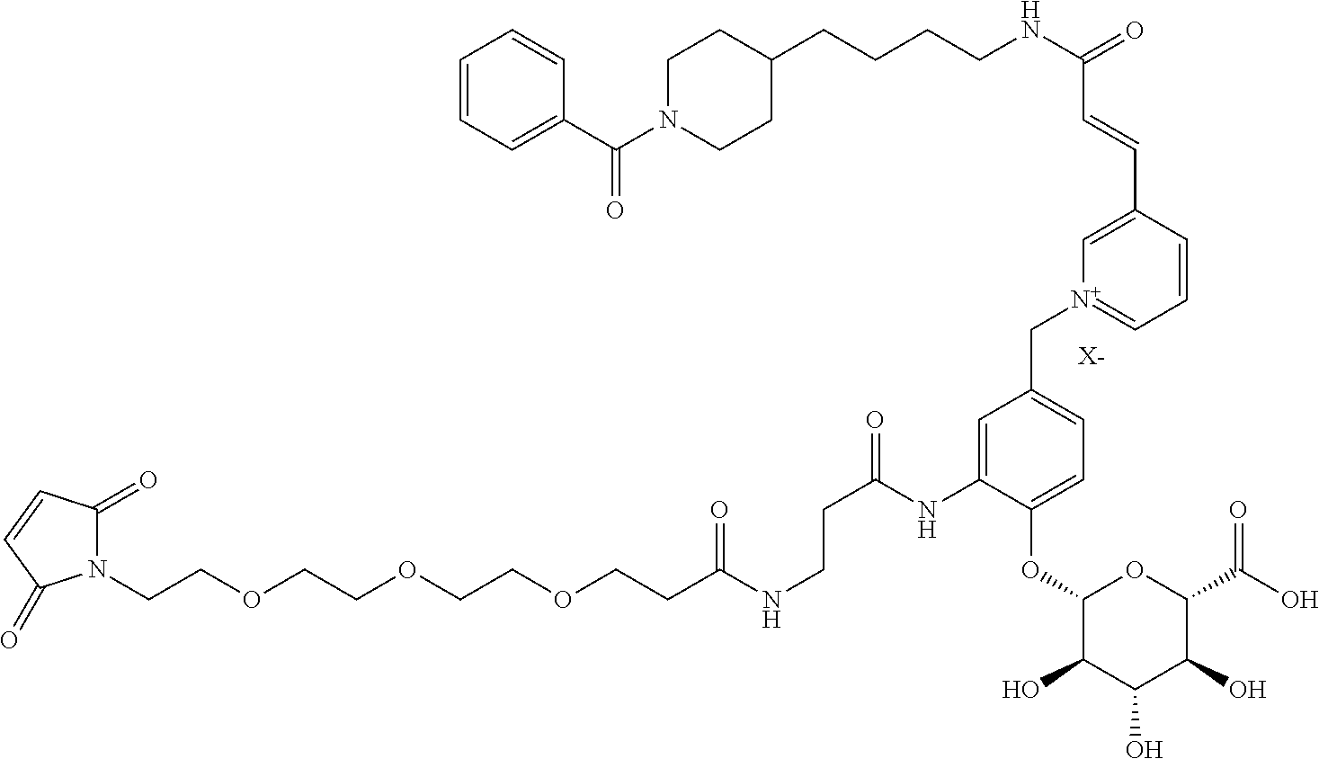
N1(CCOCCOCCOCCC(NCCC(=O)NC2=CC(C[N+]3=CC=CC(C=CC([HN]CCCCC4CCN(C(C5=CC=CC=C5)=O)CC4)=O)=C3)=CC=C2OC2C(O)C(O)C(O)C(C(O)=O)O2)=O)C(=O)C=CC1=O.[X-]
